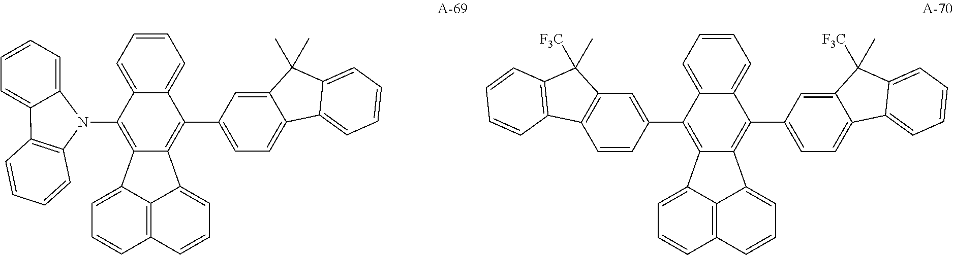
C1=CC=C2C(=C1)C(C1=CC=C3C(=C1)C(C)(C)C1=CC=CC=C31)=C1C(=C2N2C3=C(C4=CC=CC=C24)C=CC=C3)C2=CC=CC3=C2C1=CC=C3.C1=CC=C2C(=C1)C(C1=CC=C3C(=C1)C([F3C])(C)C1=CC=CC=C31)=C1C(=C2C2=CC3=C(C=C2)C2=C(C3([F3C])C)C=CC=C2)C2=CC=CC3=C2C1=CC=C3
